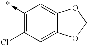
C1(->*)=C(Cl)C=C2C(=C1)OCO2
